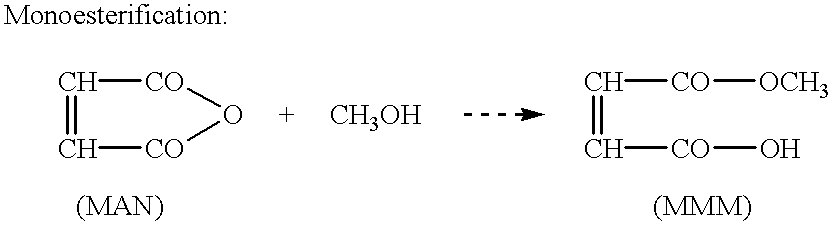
C1=C[CO]O[CO]1.C(=C[CO]O)[CO][OCH3]
